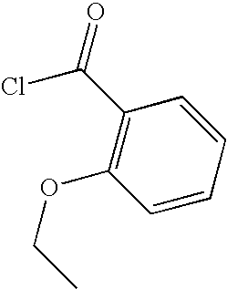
C1=CC=CC(C(=O)Cl)=C1OCC
